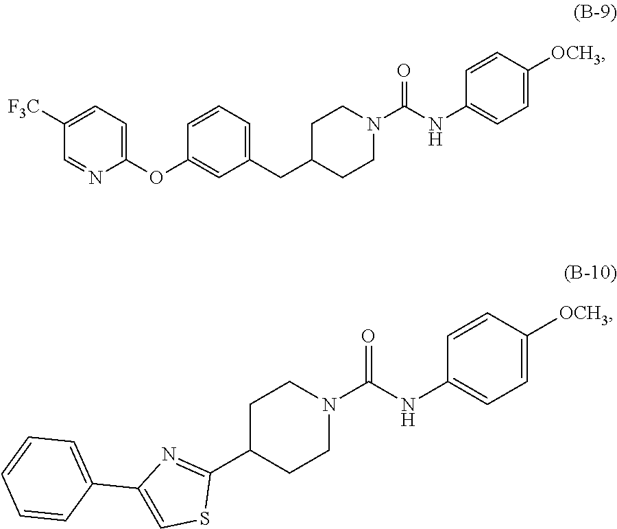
C1(OC2=CC(CC3CCN(C(NC4=CC=C([OCH3])C=C4)=O)CC3)=CC=C2)=CC=C([F3C])C=N1.C1(C2CCN(C(NC3=CC=C([OCH3])C=C3)=O)CC2)=NC(C2=CC=CC=C2)=CS1
